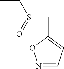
C1(CS(CC)=O)=CC=NO1
